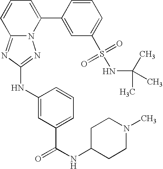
N12C(=NC(NC3=CC(C(NC4CCN(C)CC4)=O)=CC=C3)=N1)C=CC=C2C1=CC(S(=O)(=O)NC(C)(C)C)=CC=C1
